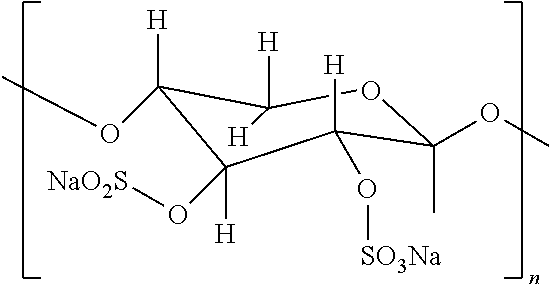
C1([H])(OC)C(O[NaO2S])([H])C([H])(O[SO3Na])C(C)(OC)OC1([H])[H]
